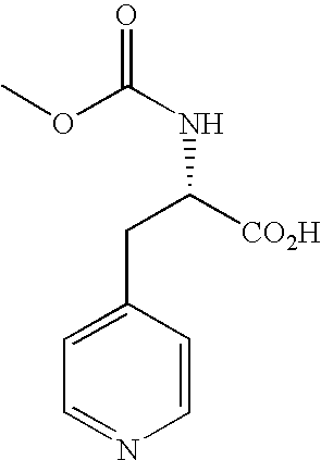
C1=C(CC([CO2H])NC(=O)OC)C=CN=C1
